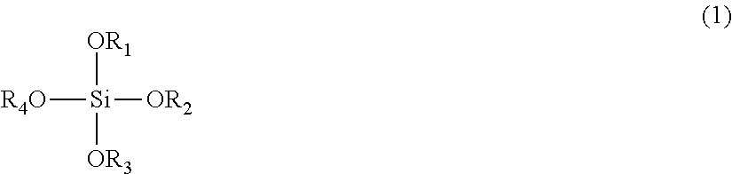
[R4O][Si]([OR1])([OR3])[OR2]
